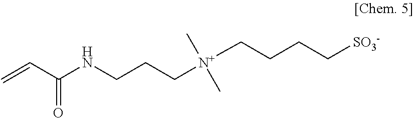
C=CC(NCCC[N+](C)(C)CCCC[SO3-])=O
